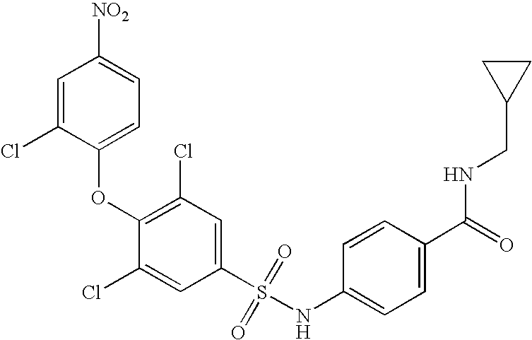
[NO2]C1=CC=C(OC2=C(Cl)C=C(S(=O)(=O)NC3=CC=C(C(=O)NCC4CC4)C=C3)C=C2Cl)C(Cl)=C1
